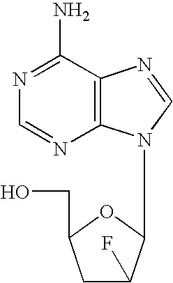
N1=C(N)C2=C(N=C1)N(C1C(F)CC(CO)O1)C=N2
